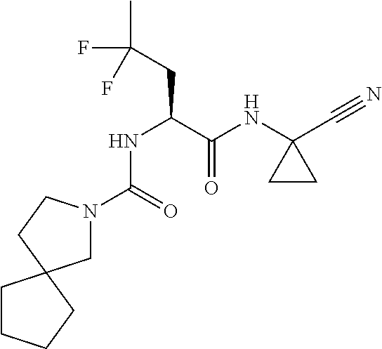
N(C1(C#N)CC1)C(C(CC(F)(C)F)NC(N1CC2(CC1)CCCC2)=O)=O
